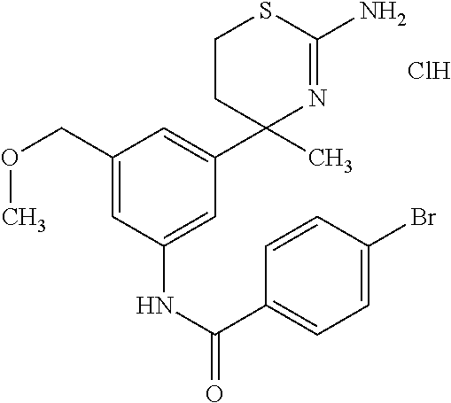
Cl.O(CC1=CC(NC(C2=CC=C(Br)C=C2)=O)=CC(C2(C)N=C(N)SCC2)=C1)C
